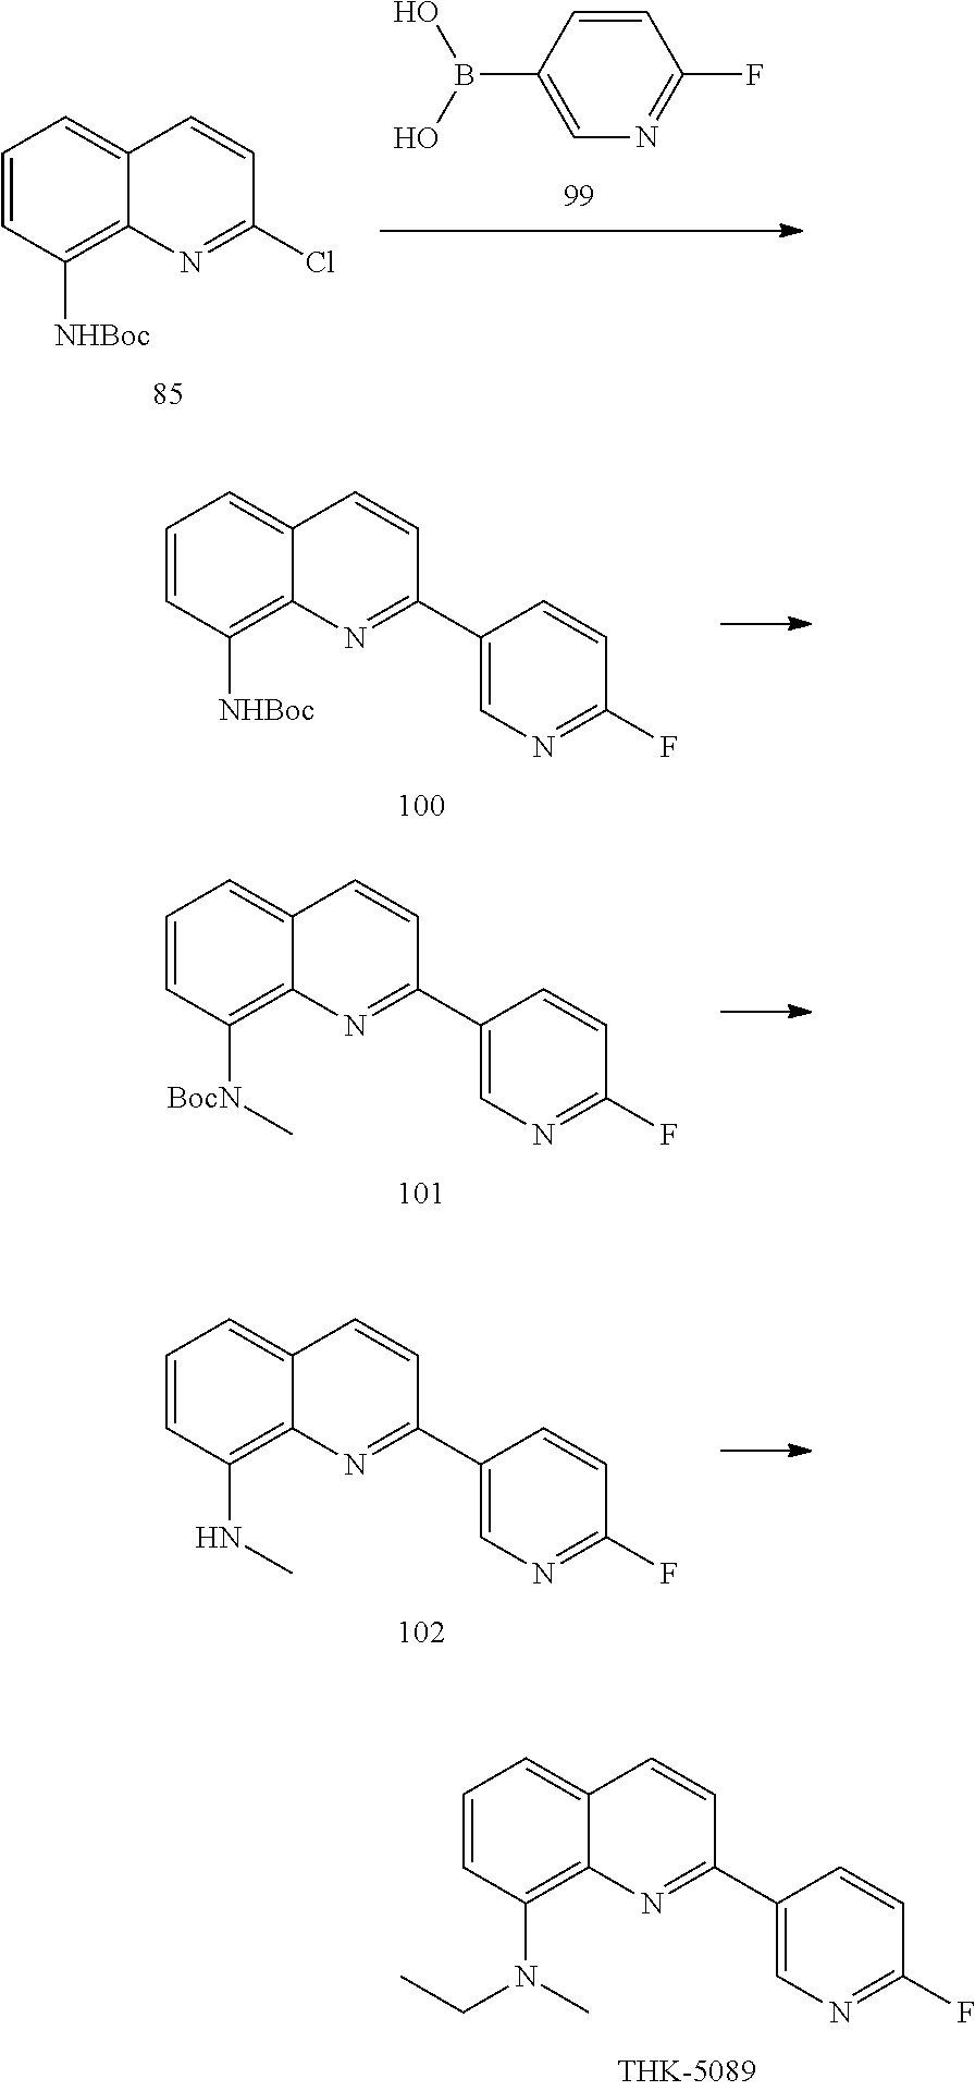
B(C1=CN=C(F)C=C1)(O)O.C1=CC([NHBoc])=C2C(=C1)C=CC(Cl)=N2.C1=CC(N(C)CC)=C2C(=C1)C=CC(C1=CN=C(F)C=C1)=N2.C1=CC([NHBoc])=C2C(=C1)C=CC(C1=CN=C(F)C=C1)=N2.C1=CC([BocN]C)=C2C(=C1)C=CC(C1=CN=C(F)C=C1)=N2.C1=CC(NC)=C2C(=C1)C=CC(C1=CN=C(F)C=C1)=N2
